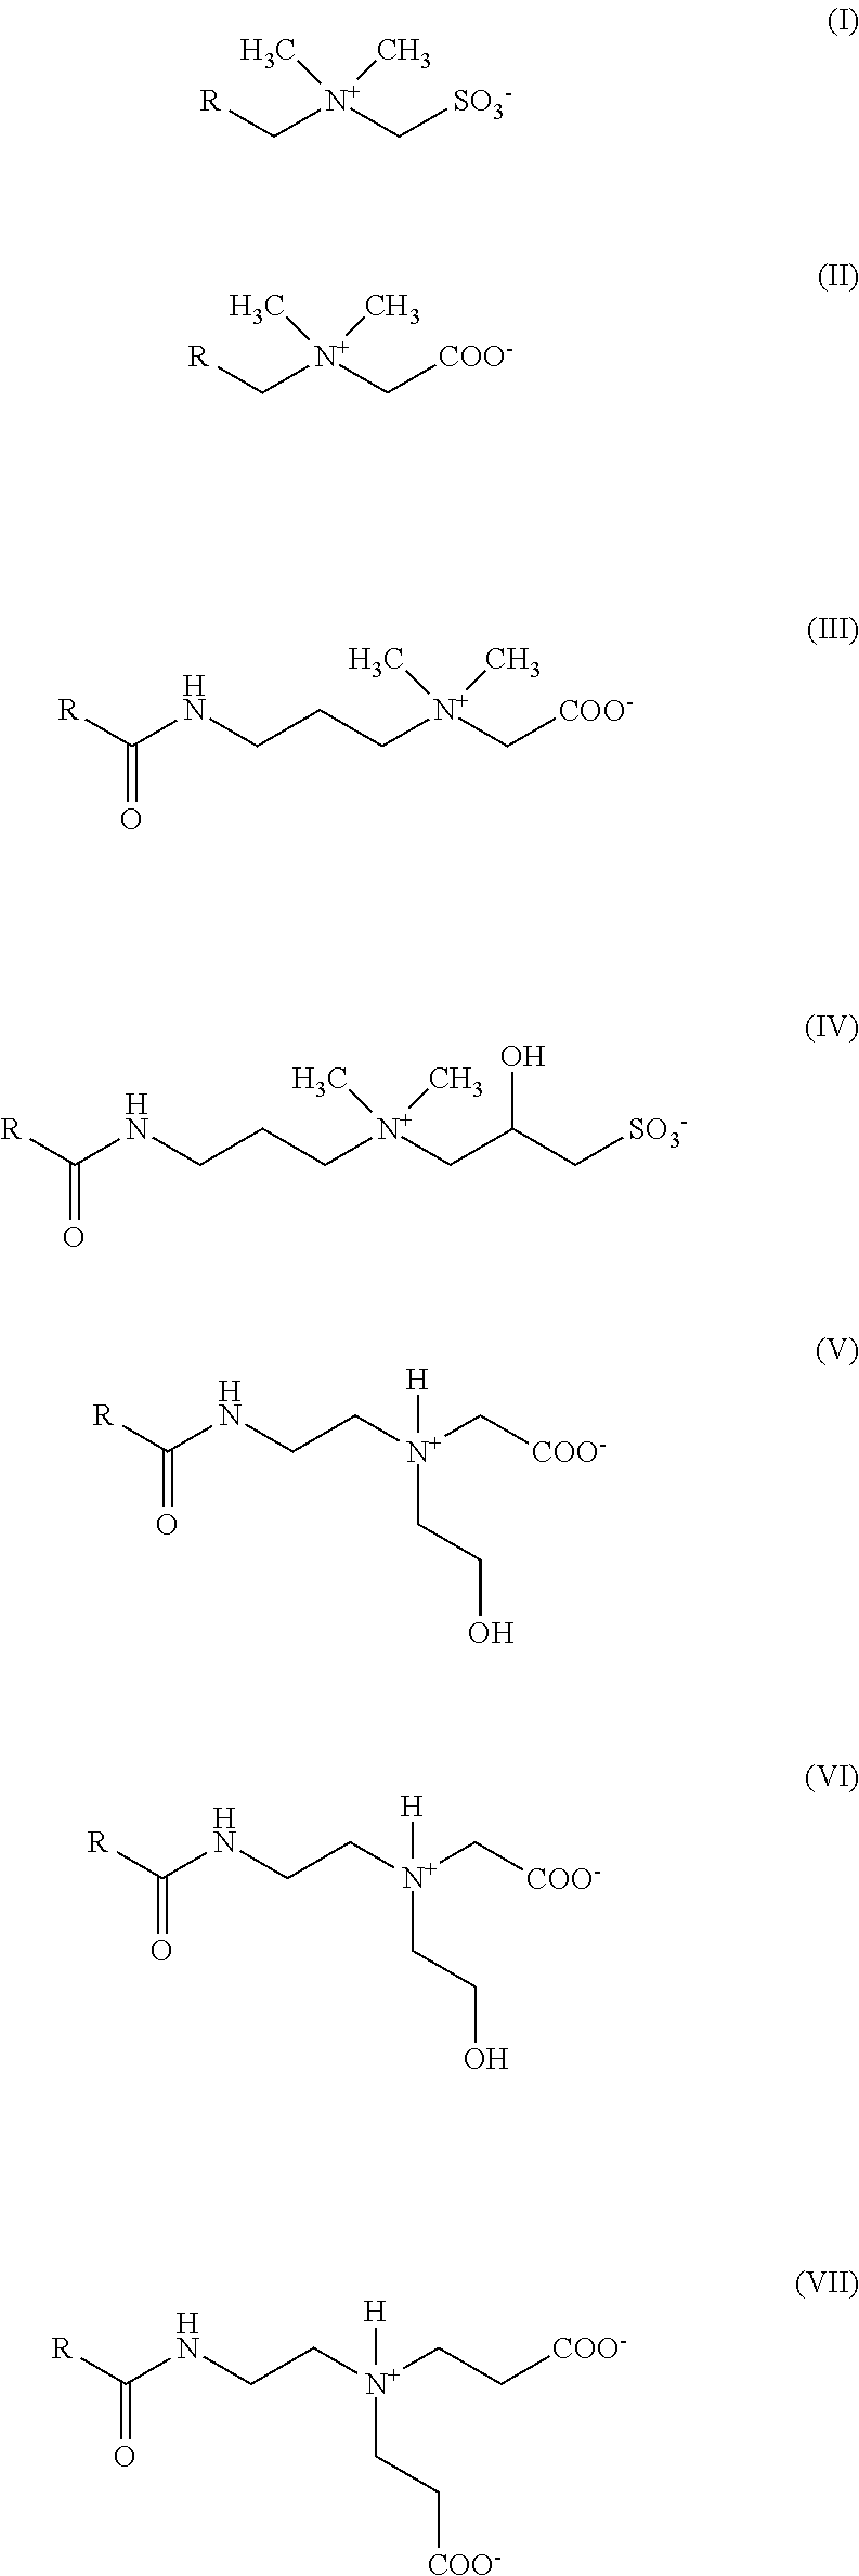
[R]C[N+](C[SO3-])(C)C.[R]C[N+](C[COO-])(C)C.[R]C(NCCC[N+](C[COO-])(C)C)=O.[R]C(NCCC[N+](CC(C[SO3-])O)(C)C)=O.[R]C(NCC[N+](C[COO-])([H])CCO)=O.[R]C(NCC[N+](C[COO-])([H])CCO)=O.[R]C(NCC[N+](CC[COO-])([H])CC[COO-])=O
